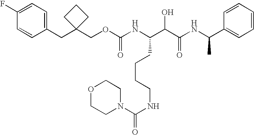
N(C(C(C(NC(C1=CC=CC=C1)C)=O)O)CCCCNC(=O)N1CCOCC1)C(OCC1(CC2=CC=C(F)C=C2)CCC1)=O
